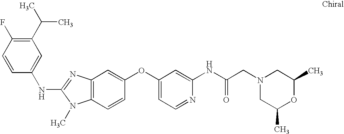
C1(C(C)C)=C(F)C=CC(NC2=NC3=C(N2C)C=CC(OC2=CC=NC(NC(CN4CC(C)OC(C)C4)=O)=C2)=C3)=C1
